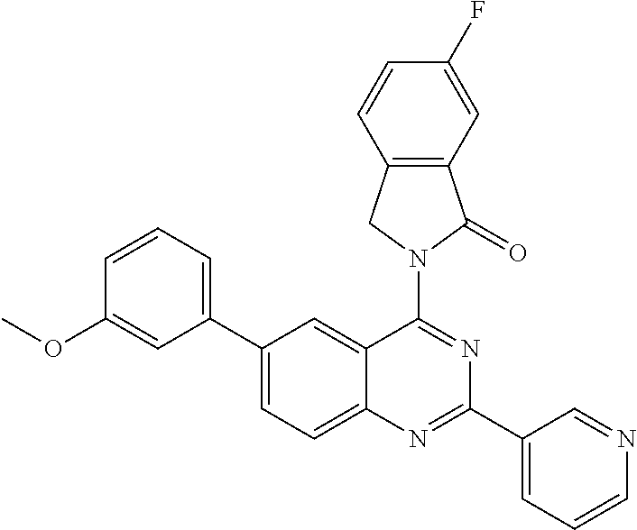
C1(C2=CC=C3C(=C2)C(N2CC4=C(C2=O)C=C(F)C=C4)=NC(C2=CC=CN=C2)=N3)=CC=CC(OC)=C1
